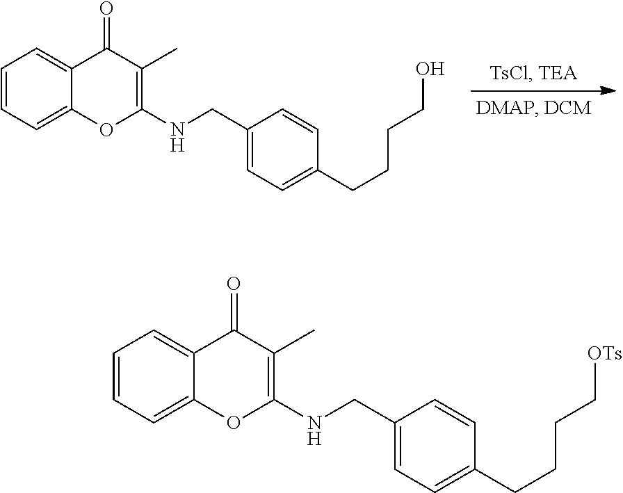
C1=CC=C2C(=C1)C(=O)C(C)=C(NCC1=CC=C(CCCCO)C=C1)O2.C1=CC=C2C(=C1)C(=O)C(C)=C(NCC1=CC=C(CCCC[OTs])C=C1)O2
